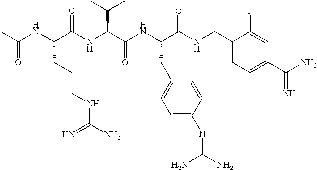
CC(NC(C(NC(C(NC(C(NCC1=CC=C(C(N)=N)C=C1F)=O)CC1=CC=C(N=C(N)N)C=C1)=O)C(C)C)=O)CCCNC(N)=N)=O
